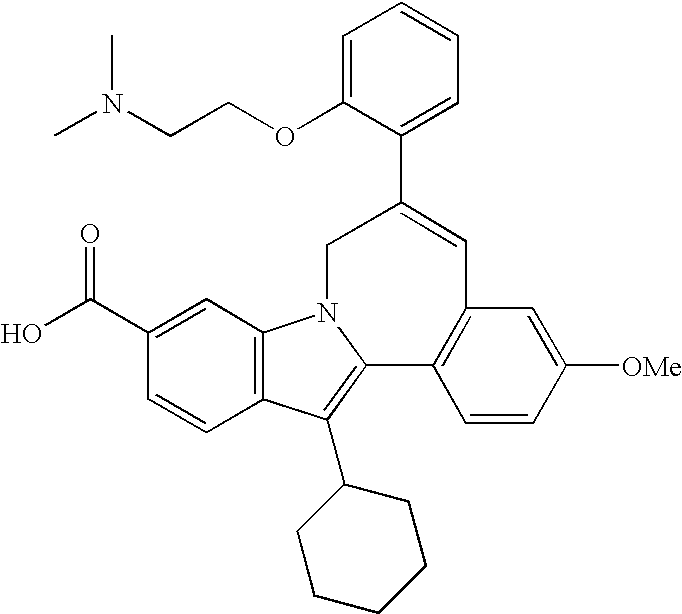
C1(C(O)=O)=CC2=C(C=C1)C(C1CCCCC1)=C1N2CC(C2=CC=CC=C2OCCN(C)C)=CC2=C1C=CC([OMe])=C2
